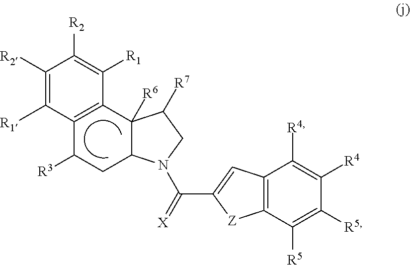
C1([R2])=C([R1])C2=C(C([R1])=C1[R2])C1([R6])C(CC2[R3])N(C(=[X])C2=CC3=C([Z]2)C([R5])=C([R5])C([R4])=C3[R4])CC1[R7]
